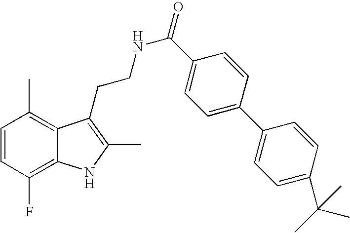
C1=CC(F)=C2C(=C1C)C(CCNC(=O)C1=CC=C(C3=CC=C(C(C)(C)C)C=C3)C=C1)=C(C)N2
